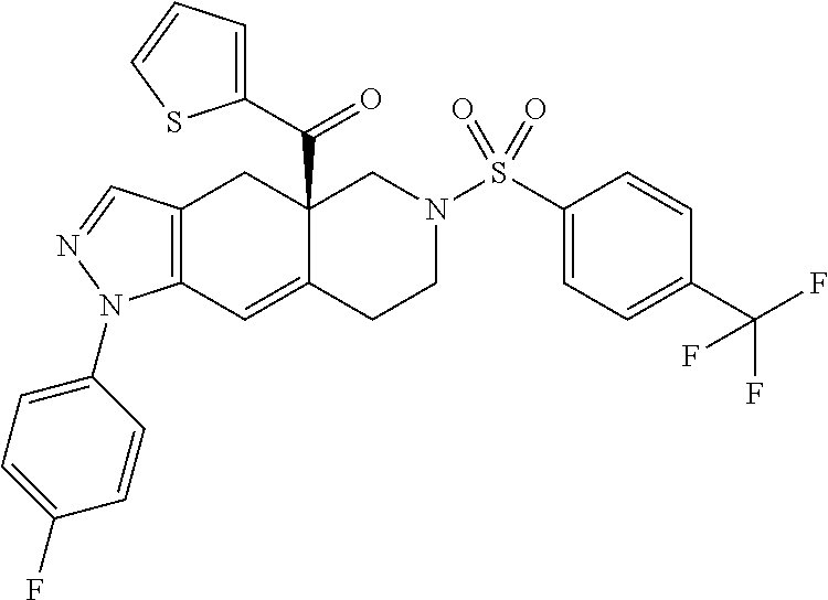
C12=C(C=C3C(C(=O)C4=CC=CS4)(C1)CN(S(C1=CC=C(C(F)(F)F)C=C1)(=O)=O)CC3)N(C1=CC=C(F)C=C1)N=C2
